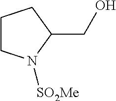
C1CN([SO2Me])C(CO)C1
